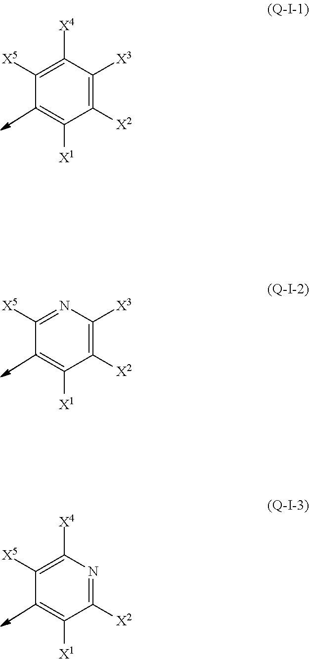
C1([X2])=C([X3])C([X4])=C([X5])C=C1[X1].C1([X2])=C([X3])N=C([X5])C=C1[X1].C1([X2])=NC([X4])=C([X5])C=C1[X1]
